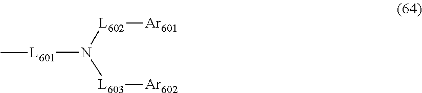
[L601](N([L603][Ar602])[L602][Ar601])C
